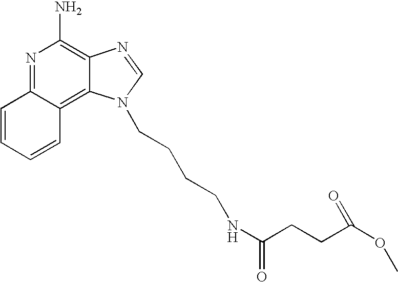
N1=C2C(=C3C(=C1N)N=CN3CCCCNC(CCC(OC)=O)=O)C=CC=C2
